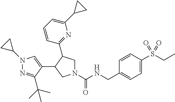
N1(C(NCC2=CC=C(S(CC)(=O)=O)C=C2)=O)CC(C2=NC(C3CC3)=CC=C2)C(C2=CN(C3CC3)N=C2C(C)(C)C)C1
